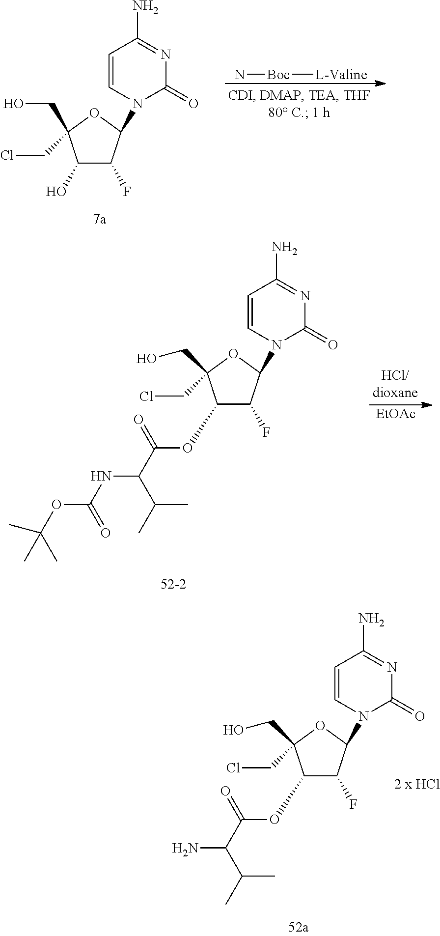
[EtOAc].C1(OC(C(C(C)C)NC(OC(C)(C)C)=O)=O)C(F)C(N2C(=O)N=C(N)C=C2)OC1(CCl)CO.C1(OC(C(C(C)C)N)=O)C(F)C(N2C(=O)N=C(N)C=C2)OC1(CCl)CO.C1(O)C(F)C(N2C(=O)N=C(N)C=C2)OC1(CCl)CO.[L-Valine][Boc]N
